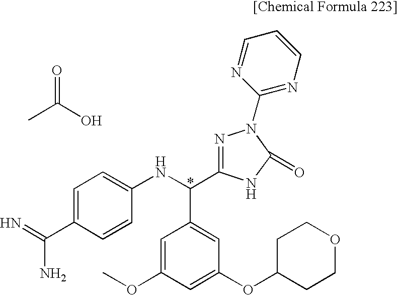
CC(O)=O.C1=C(C(=N)N)C=CC(NC(C2=CC(OC3CCOCC3)=CC(OC)=C2)C2=NN(C3=NC=CC=N3)C(=O)N2)=C1
